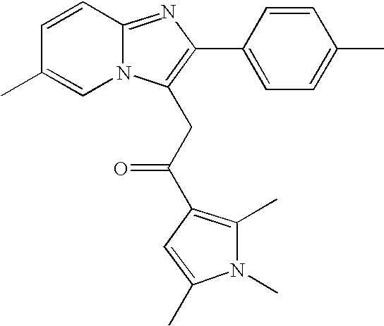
C1=CC2=NC(C3=CC=C(C)C=C3)=C(CC(=O)C3=C(C)N(C)C(C)=C3)N2C=C1C
